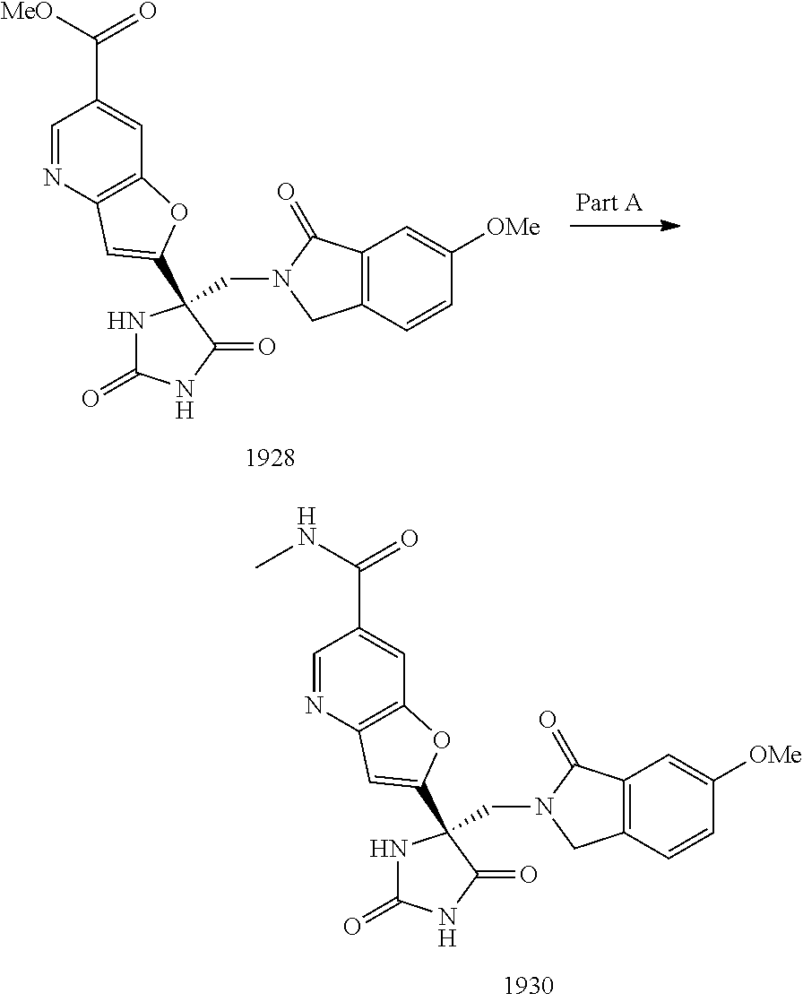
N1C(=O)NC(=O)C1(CN1CC2=C(C1=O)C=C([OMe])C=C2)C1=CC2=C(C=C(C(=O)NC)C=N2)O1.N1C(=O)NC(=O)C1(CN1CC2=C(C1=O)C=C([OMe])C=C2)C1=CC2=C(C=C(C(=O)[MeO])C=N2)O1
